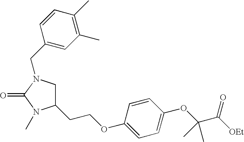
C1=CC(OCCC2CN(CC3=CC(C)=C(C)C=C3)C(=O)N2C)=CC=C1OC(C([OEt])=O)(C)C
